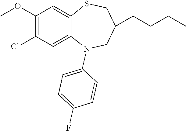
C1=CC(F)=CC=C1N1CC(CCCC)CSC2=CC(OC)=C(Cl)C=C12
